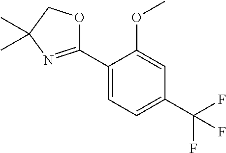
C1(C2=NC(C)(C)CO2)=CC=C(C(F)(F)F)C=C1OC
